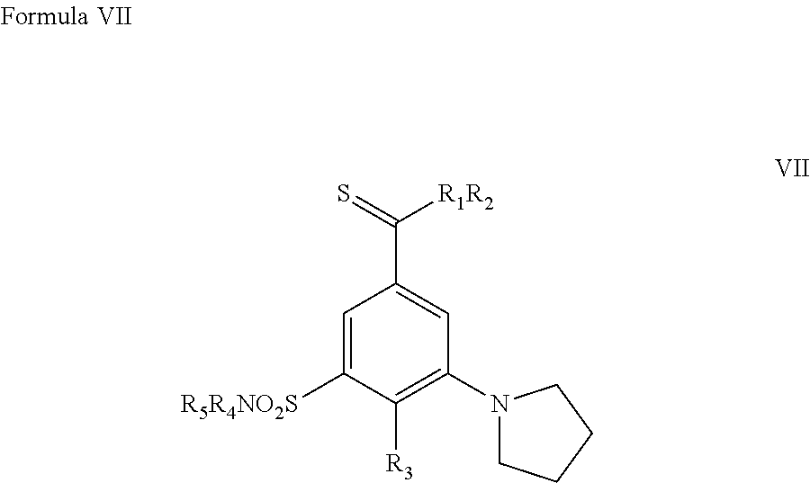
C1=C([R5R4NO2S])C([R3])=C(N2CCCC2)C=C1C(=S)[R1R2]
